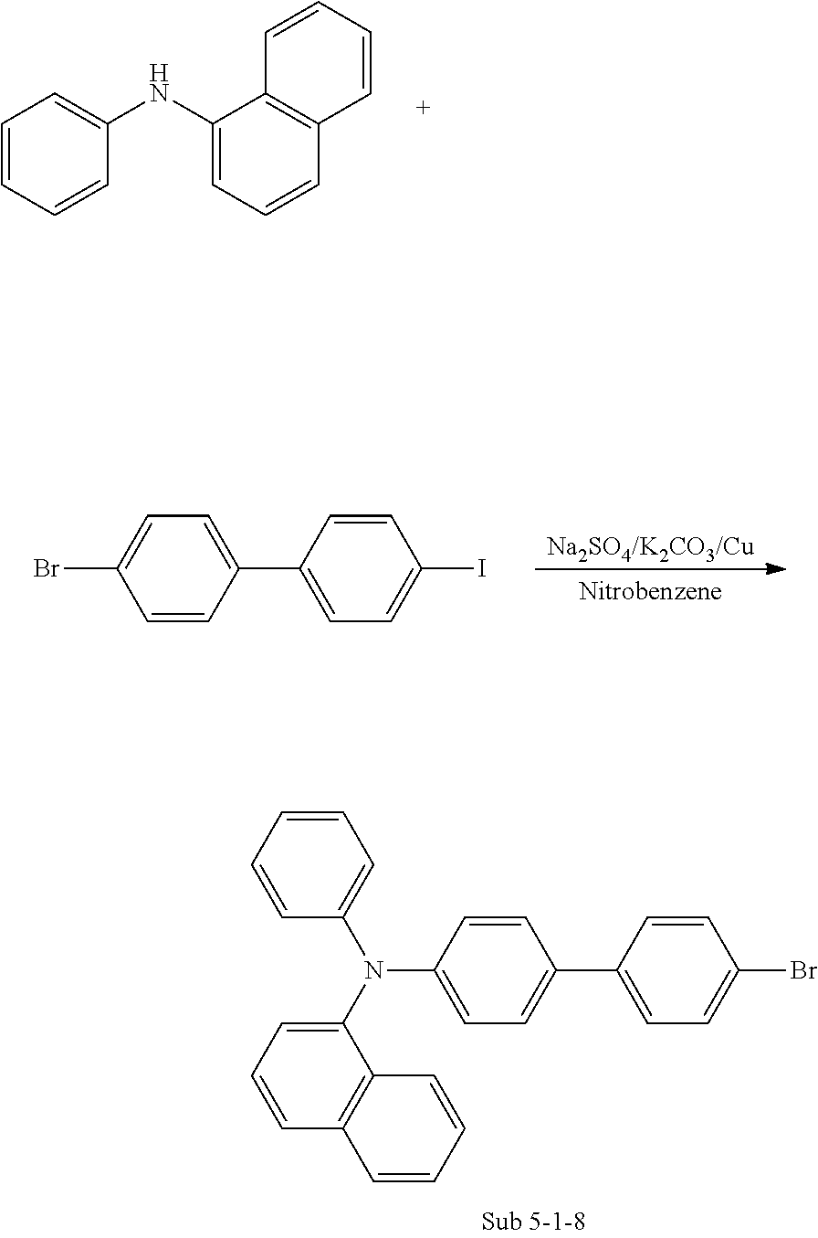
C1=CC(C2=CC=C(I)C=C2)=CC=C1Br.C1=CC(C2=CC=C(Br)C=C2)=CC=C1N(C1=CC=CC=C1)C1=CC=CC2=C1C=CC=C2.C1=CC=CC(NC2=CC=CC3=C2C=CC=C3)=C1
